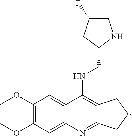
C12=C(NCC3NCC(F)C3)C3=CC(OC)=C(OC)C=C3N=C1CCC2
